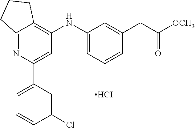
C12=NC(C3=CC=CC(Cl)=C3)=CC(NC3=CC=CC(CC([OCH3])=O)=C3)=C1CCC2.[HCI]
